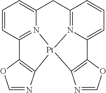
C12=N3C(=CC=C1)CC1=N4C(=CC=C1)C1=C([Pt]34C3=C2OC=N3)N=CO1
